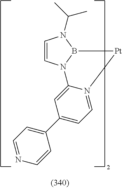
C1=CN2B(N1C(C)C)[Pt]N1=CC=C(C3=CC=NC=C3)C=C21
